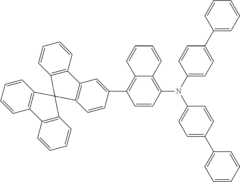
C1(C2=C3C(=C(N(C4=CC=C(C5=CC=CC=C5)C=C4)C4=CC=C(C5=CC=CC=C5)C=C4)C=C2)C=CC=C3)=CC2=C(C=C1)C1(C3=C2C=CC=C3)C2=C(C=CC=C2)C2=C1C=CC=C2
